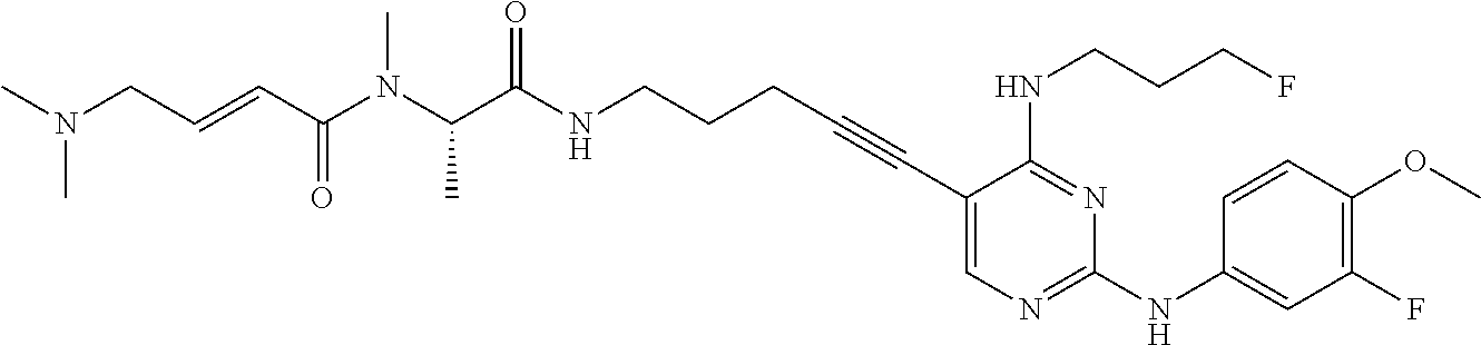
C1(C#CCCCNC(C(N(C(C=CCN(C)C)=O)C)C)=O)=CN=C(NC2=CC(F)=C(OC)C=C2)N=C1NCCCF
